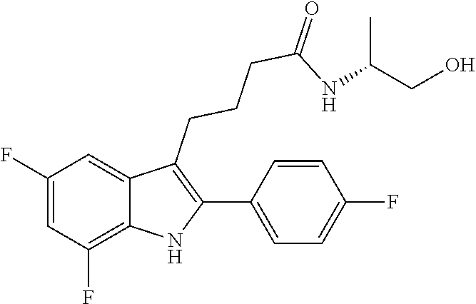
C1(F)=CC(F)=C2C(=C1)C(CCCC(=O)NC(CO)C)=C(C1=CC=C(F)C=C1)N2
